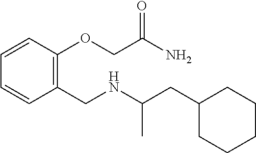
C1(CC(NCC2=C(OCC(N)=O)C=CC=C2)C)CCCCC1
